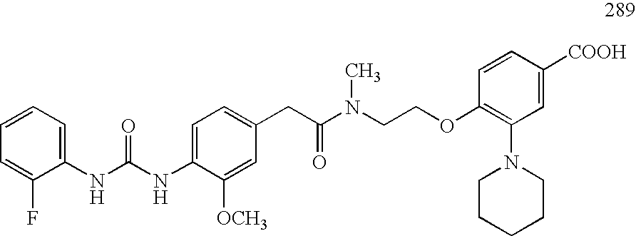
O(CCN(C(CC1=CC=C(NC(=O)NC2=CC=CC=C2F)C([OCH3])=C1)=O)C)C1=C(N2CCCCC2)C=C([COOH])C=C1
